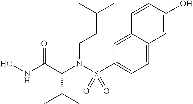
C(N(C(C(C)C)C(NO)=O)S(C1=CC=C2C(=C1)C=CC(O)=C2)(=O)=O)CC(C)C
